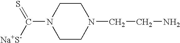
C1CN(CCN)CCN1C([Na+S-])=S
